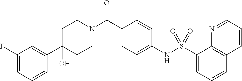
C1(C2=CC(F)=CC=C2)(O)CCN(C(C2=CC=C(NS(C3=CC=CC4=C3N=CC=C4)(=O)=O)C=C2)=O)CC1
